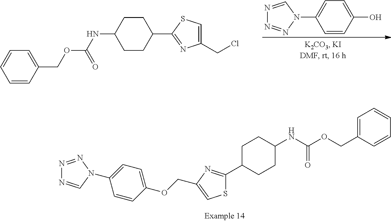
C1=CC(COC(NC2CCC(C3=NC(CCl)=CS3)CC2)=O)=CC=C1.N1=CN(C2=CC=C(O)C=C2)N=N1.N1=NN(C2=CC=C(OCC3=CSC(C4CCC(NC(OCC5=CC=CC=C5)=O)CC4)=N3)C=C2)C=N1
